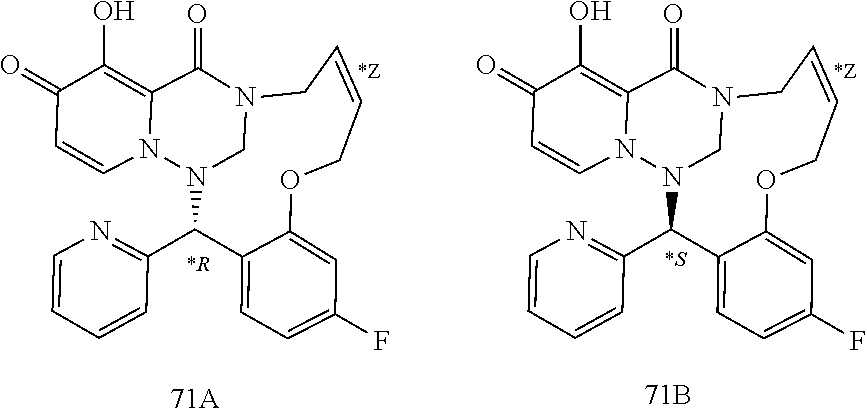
N12CN(C(C3=NC=CC=C3)C3=CC=C(F)C=C3OCC=CC1)N1C(=C(O)C(=O)C=C1)C2=O.N12CN(C(C3=NC=CC=C3)C3=CC=C(F)C=C3OCC=CC1)N1C(=C(O)C(=O)C=C1)C2=O
